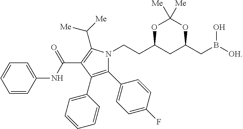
C1(C2=CC=C(F)C=C2)=C(C2=CC=CC=C2)C(C(NC2=CC=CC=C2)=O)=C(C([Me])[Me])N1CCC1CC(CB([OH])O)OC([Me])([Me])O1
